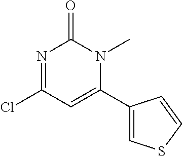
N1=C(Cl)C=C(C2=CSC=C2)N(C)C1=O
